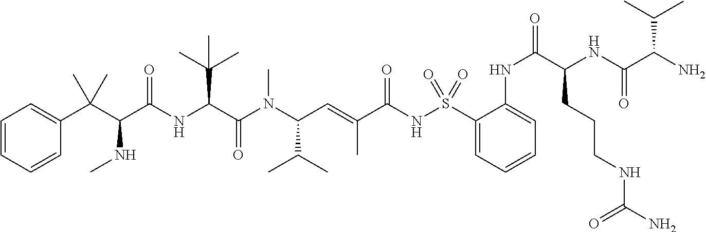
C1(S(NC(C(=CC(C(C)C)N(C)C(=O)C(C(C)(C)C)NC(=O)C(NC)C(C2=CC=CC=C2)(C)C)C)=O)(=O)=O)=CC=CC=C1NC(C(CCCNC(=O)N)NC(=O)C(C(C)C)N)=O
